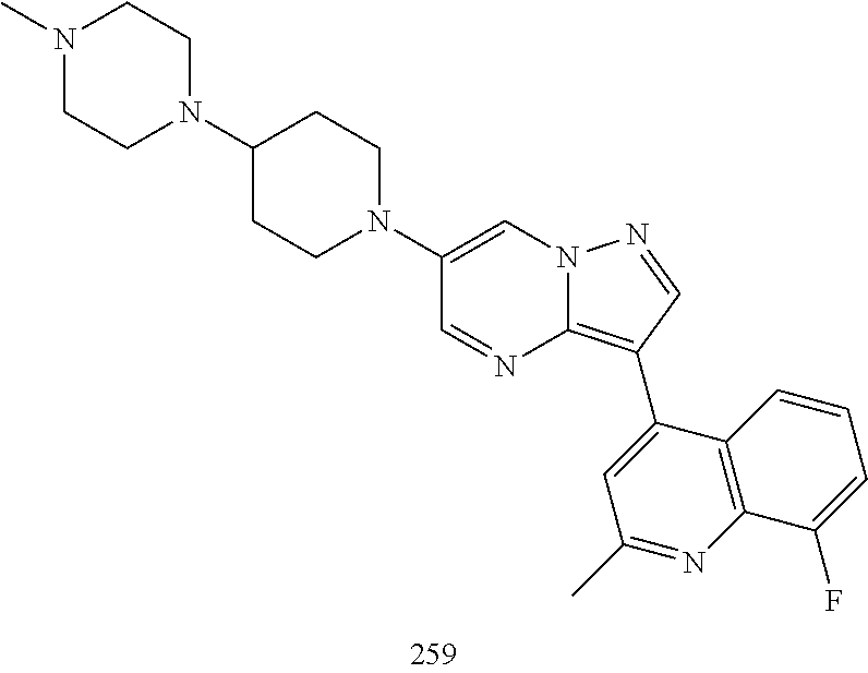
C1(C2=C3N=CC(N4CCC(N5CCN(C)CC5)CC4)=CN3N=C2)=CC(C)=NC2=C1C=CC=C2F
